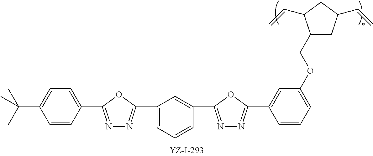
C(C1=CC=C(C2=NN=C(C3=CC=CC(C4=NN=C(C5=CC(OCC6CC(C=C)CC6C=C)=CC=C5)O4)=C3)O2)C=C1)(C)(C)C
